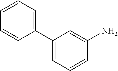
C1(C2=CC=CC=C2)=CC=CC(N)=C1
